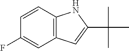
C12=C(C=CC(F)=C1)NC(C(C)(C)C)=C2
